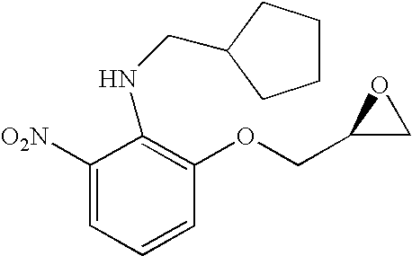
C1=C([O2N])C(NCC2CCCC2)=C(OCC2CO2)C=C1
